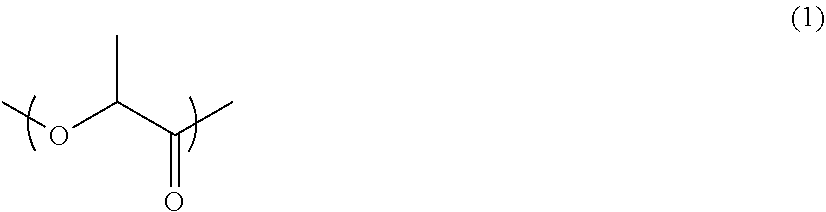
O=C(C(OC)C)C
